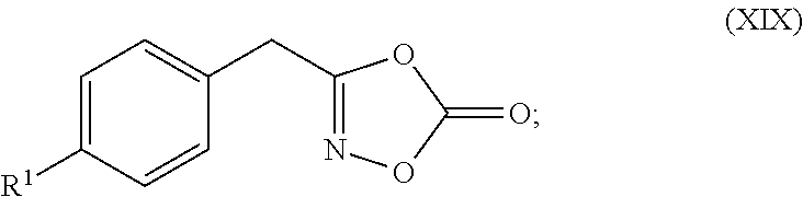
C1=C([R1])C=CC(CC2=NOC(=O)O2)=C1
